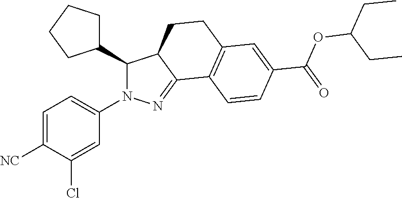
C1=C([NC])C(Cl)=CC(N2C(C3CCCC3)C3C(=N2)C2=C(CC3)C=C(C(=O)OC(CC)CC)C=C2)=C1
